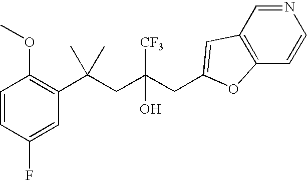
C1=CC(F)=CC(C(CC(CC2=CC3=C(C=CN=C3)O2)([CF3])O)(C)C)=C1OC
